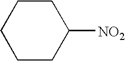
C1([NO2])CCCCC1
